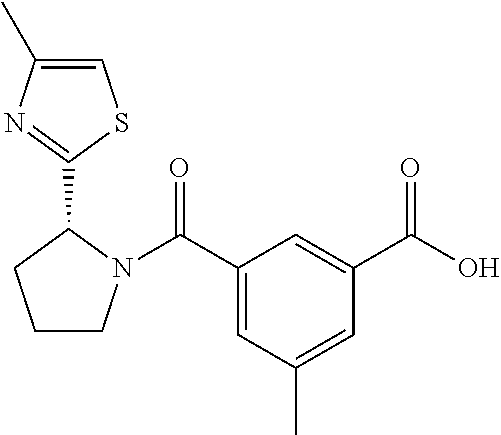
OC(C1=CC(C(=O)N2CCCC2C2=NC(C)=CS2)=CC(C)=C1)=O
